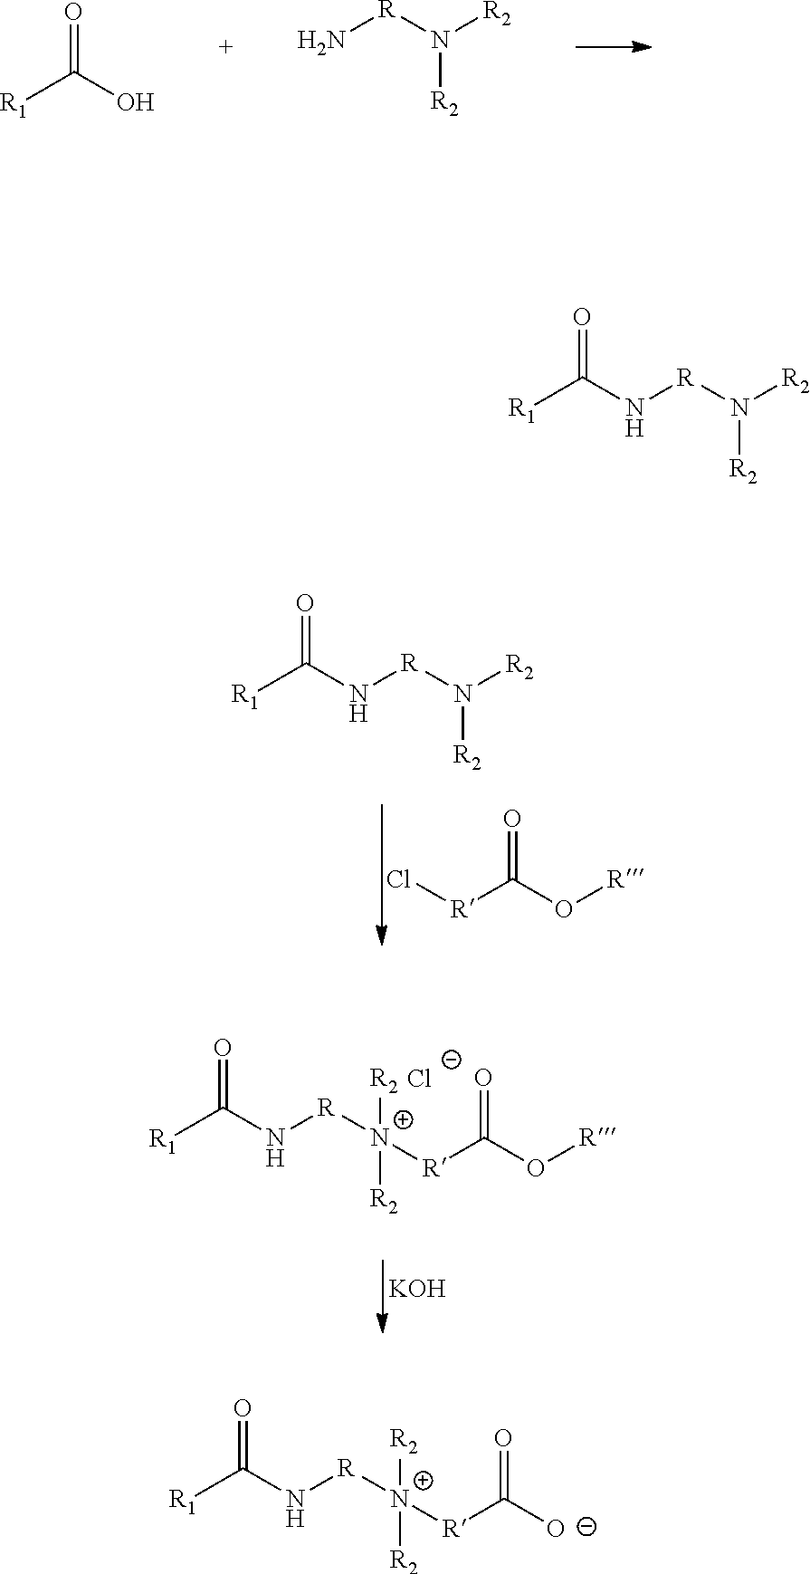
O=C(O)[R1].[R2]N([R]N)[R2].[R2][N+]([R]NC([R1])=O)([R]C([O-])=O)[R2].O=C(O[R])[R]Cl.[R2]N([R]NC([R1])=O)[R2].[R2][N+]([R]NC([R1])=O)([R]C(O[R])=O)[R2].[Cl-].[KOH].[R2]N([R]NC([R1])=O)[R2]
